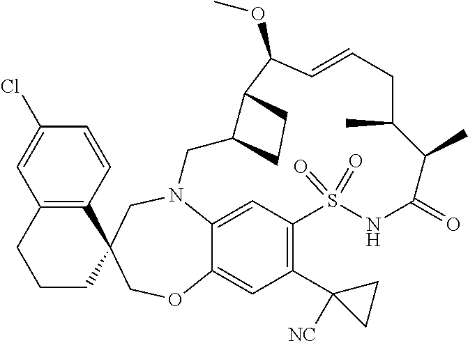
N12C3=CC(=C(C4([NC])CC4)C=C3OCC3(C4=C(C=C(Cl)C=C4)CCC3)C1)S(=O)(=O)NC(=O)C(C)C(C)CC=CC(OC)C1C(C2)CC1
